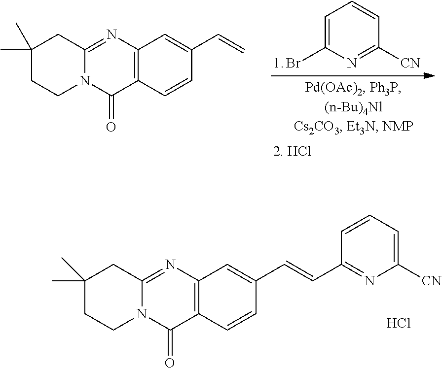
C12=NC3=C(C(=O)N1CCC(C)(C)C2)C=CC(C=C)=C3.C1=C(Br)N=C([CN])C=C1.C12=NC3=C(C(=O)N1CCC(C)(C)C2)C=CC(C=CC1=NC([CN])=CC=C1)=C3.Cl
